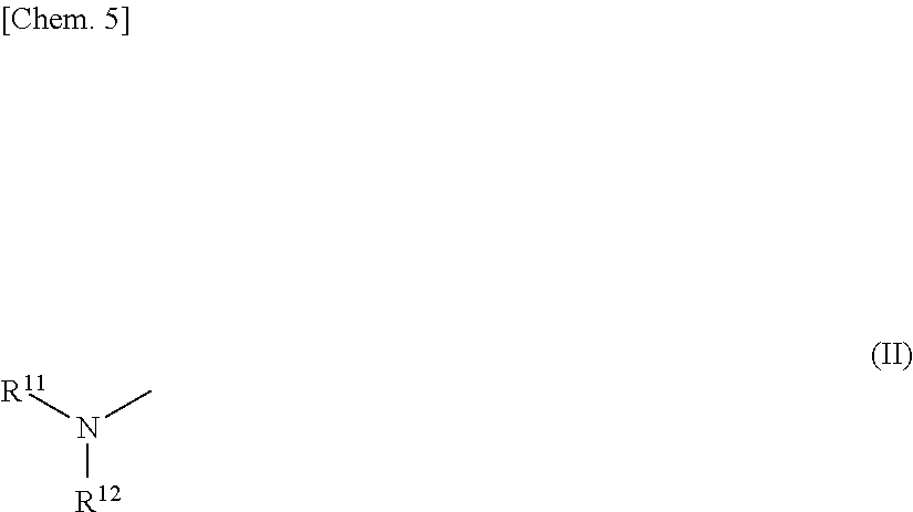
[R11]N(C)[R12]
